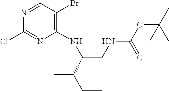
N1=CC(Br)=C(NC(C(C)CC)CNC(OC(C)(C)C)=O)N=C1Cl
